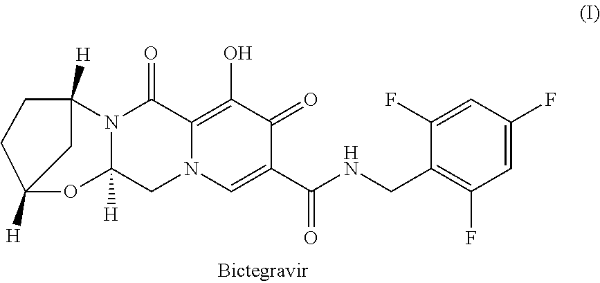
C1N2C(=C(O)C(=O)C(C(NCC3=C(F)C=C(F)C=C3F)=O)=C2)C(=O)N2C1([H])OC1([H])CC2([H])CC1
